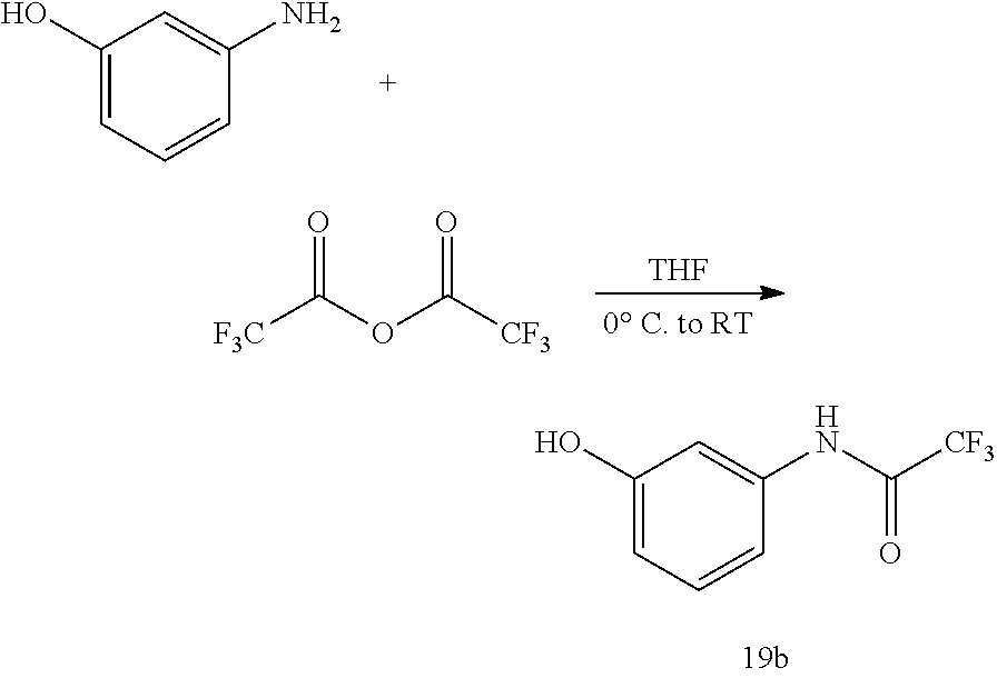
C1(O)=CC=CC(N)=C1.[F3C]C(OC([CF3])=O)=O.[THF].C1(O)=CC=CC(NC([CF3])=O)=C1
